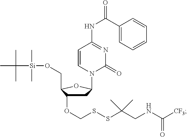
CC(C)(C)[Si](C)(C)OCC1OC(N2C=CC(NC(C3=CC=CC=C3)=O)=NC2=O)CC1OCSSC(CNC([CF3])=O)(C)C
